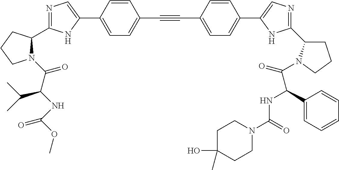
N1=C(C2N(C(C(NC(=O)OC)C(C)C)=O)CCC2)NC(C2=CC=C(C#CC3=CC=C(C4=CN=C(C5CCCN5C(=O)C(C5=CC=CC=C5)NC(=O)N5CCC(O)(C)CC5)N4)C=C3)C=C2)=C1
